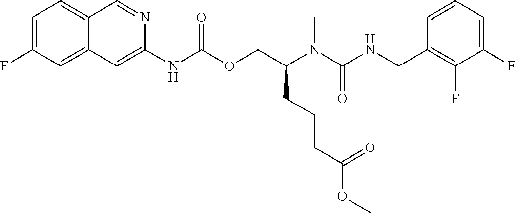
C1=CC(CNC(N(C(COC(NC2=CC3=CC(F)=CC=C3C=N2)=O)CCCC(OC)=O)C)=O)=C(F)C(F)=C1
